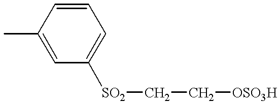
C1=CC(C)=CC([SO2]CC[OSO3H])=C1
